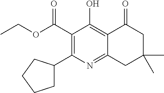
C(C1=C(C2CCCC2)N=C2C(=C1O)C(=O)CC(C)(C)C2)(OCC)=O
